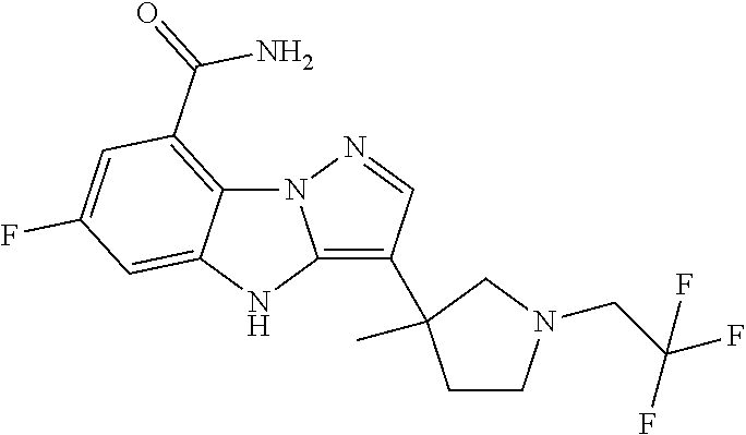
N12C3=C(C(=O)N)C=C(F)C=C3NC1=C(C1(C)CCN(CC(F)(F)F)C1)C=N2
